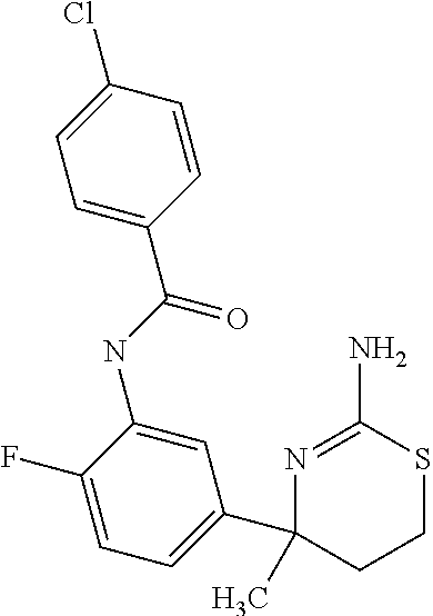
C1=C(C(NC2=CC(C3(C)N=C(N)SCC3)=CC=C2F)=O)C=CC(Cl)=C1
